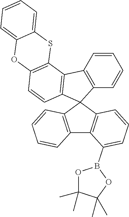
C1=CC=CC2=C1C1=C(C=CC3=C1SC1=CC=CC=C1O3)C21C2=C(C3=C1C=CC=C3)C(B1OC(C)(C)C(C)(C)O1)=CC=C2
